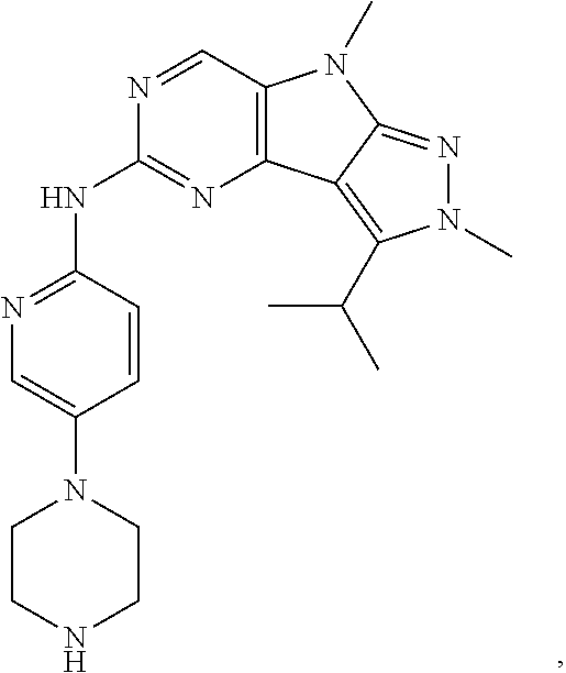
C12=C(C3=C(C(C)C)N(C)N=C3N1C)N=C(NC1=NC=C(N3CCNCC3)C=C1)N=C2
